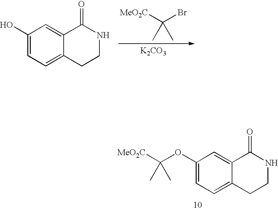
C1(OC([MeO2C])(C)C)=CC=C2C(=C1)C(=O)NCC2.C1(O)=CC=C2C(=C1)C(=O)NCC2.C([MeO2C])(Br)(C)C.[K2CO3]
